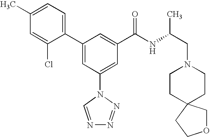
C1(C2=CC(N3C=NN=N3)=CC(C(NC(CN3CCC4(CC3)COCC4)C)=O)=C2)=CC=C(C)C=C1Cl
